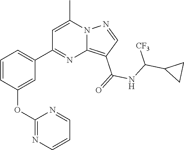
C12=C(C(=O)NC(C3CC3)[CF3])C=NN1C(C)=CC(C1=CC=CC(OC3=NC=CC=N3)=C1)=N2
